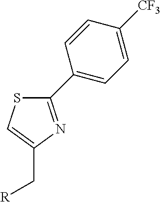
C1(C2=CC=C([CF3])C=C2)=NC(C[R])=CS1
